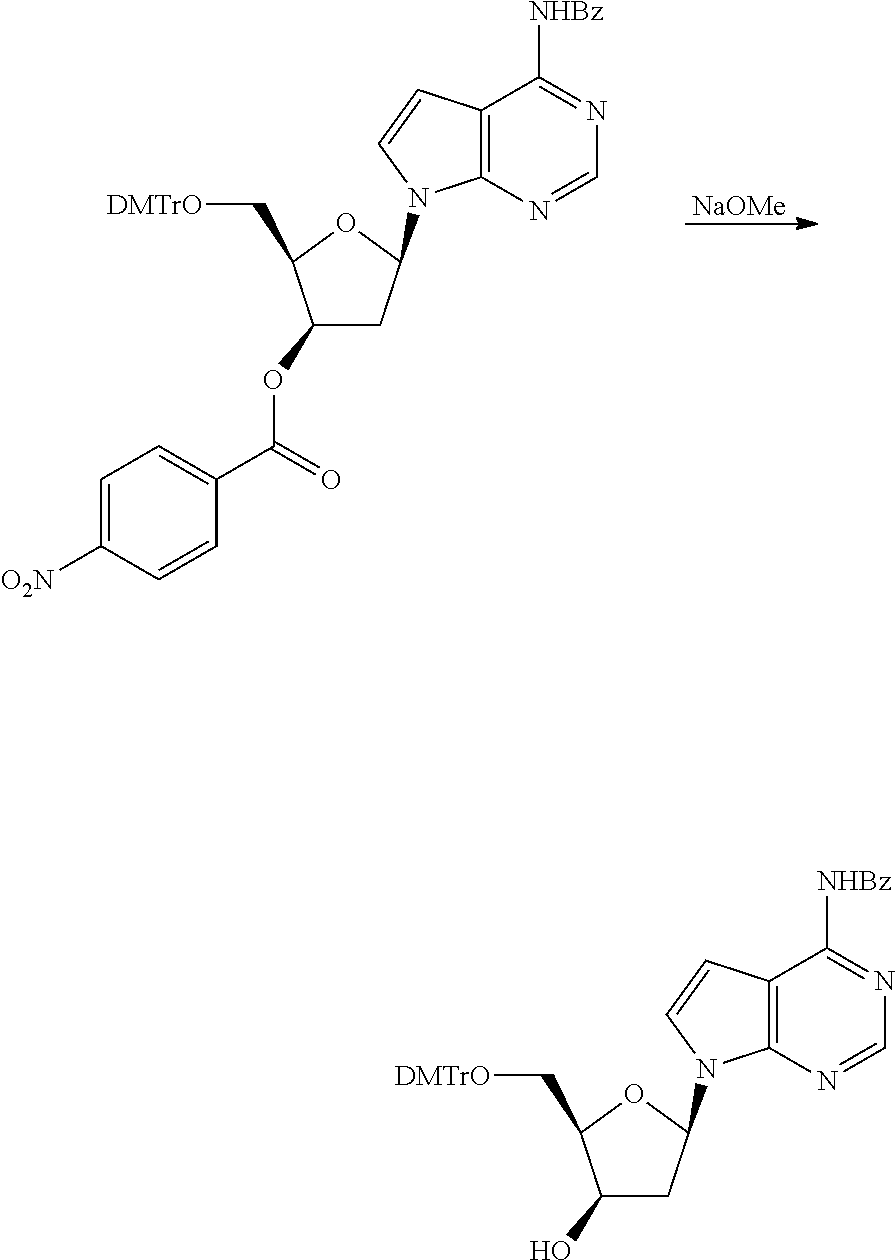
[NaOMe].C1(OC(C2=CC=C([O2N])C=C2)=O)CC(N2C3=C(C=C2)C([NHBz])=NC=N3)OC1C[DMTrO].C1(O)CC(N2C3=C(C=C2)C([NHBz])=NC=N3)OC1C[DMTrO]
